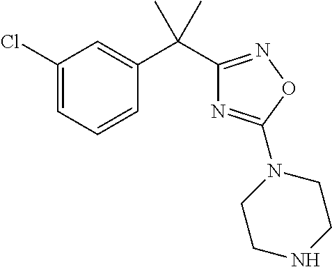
C1(C(C2=CC(Cl)=CC=C2)(C)C)=NOC(N2CCNCC2)=N1
